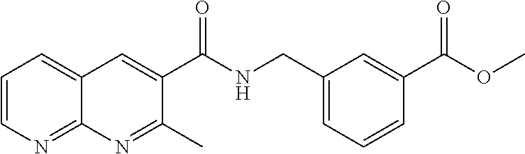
C1=CN=C2C(=C1)C=C(C(NCC1=CC=CC(C(OC)=O)=C1)=O)C(C)=N2
